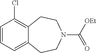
C1=CC=C2C(=C1Cl)CCN(C([OEt])=O)CC2
